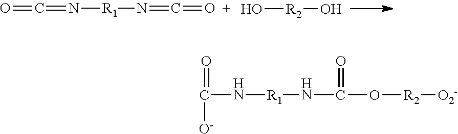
O=C=N[R1]N=C=O.O[R2]O.C(N[R1]NC(O[R2][O2-])=O)(=O)[O-]
